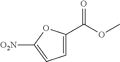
C(OC)(=O)C1=CC=C([O2N])O1
